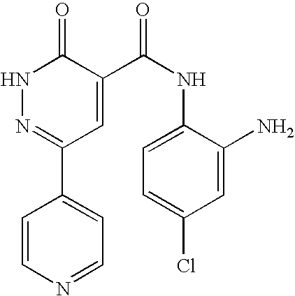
N1N=C(C2=CC=NC=C2)C=C(C(NC2=CC=C(Cl)C=C2N)=O)C1=O
